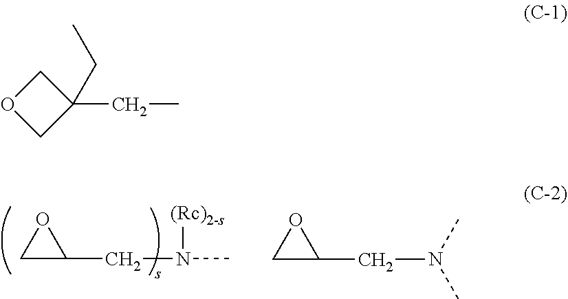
C1C(CN(C)[(Rc)2-s])O1.C1C(CN(C)C)O1.C(C1(CC)COC1)C
